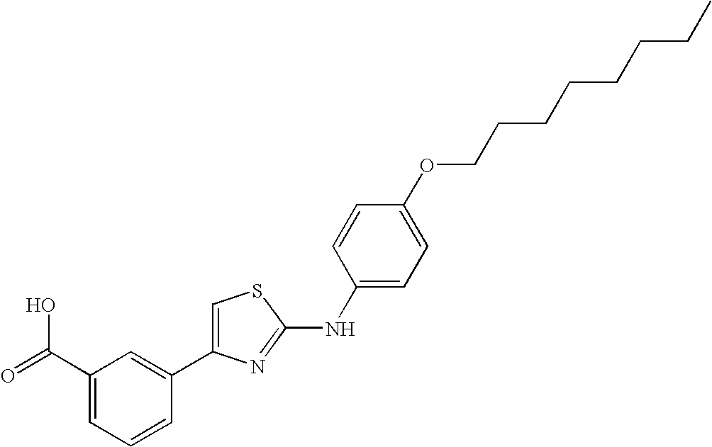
C1(C(=O)O)=CC=CC(C2=CSC(NC3=CC=C(OCCCCCCCC)C=C3)=N2)=C1
